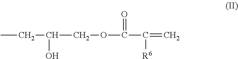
CCC(O)COC(C(=C)[R6])=O
